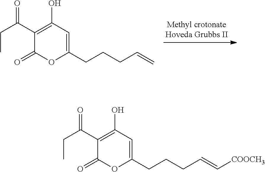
C1(C(CC)=O)=C(O)C=C(CCCC=C)OC1=O.C1(C(CC)=O)=C(O)C=C(CCCC=C[COOCH3])OC1=O
